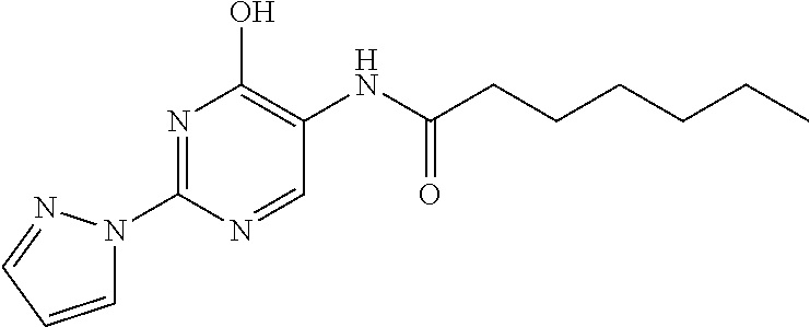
N1=C(N2C=CC=N2)N=CC(NC(CCCCCC)=O)=C1O
